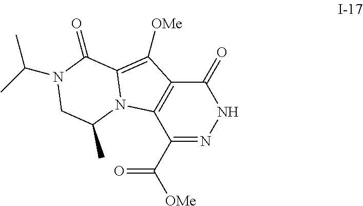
C1(C([OMe])=O)=NNC(=O)C2=C1N1C(=C2[OMe])C(=O)N(C(C)C)CC1C
